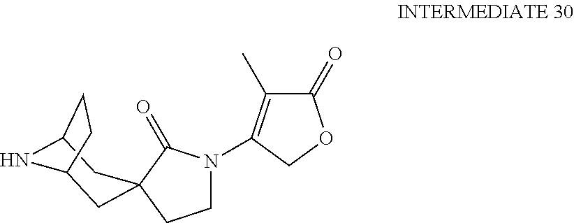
C1(=O)C(C)=C(N2CCC3(C2=O)CC2NC(C3)CC2)CO1
